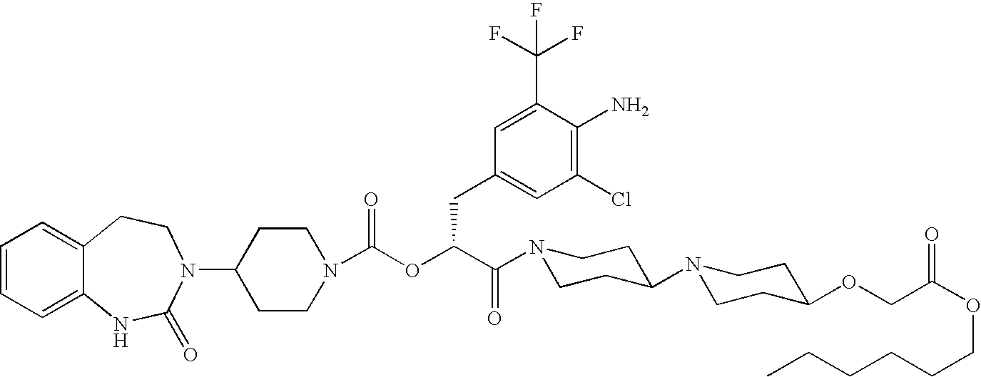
C1(N2C(=O)NC3=CC=CC=C3CC2)CCN(C(OC(C(N2CCC(N3CCC(OCC(OCCCCCC)=O)CC3)CC2)=O)CC2=CC(Cl)=C(N)C(C(F)(F)F)=C2)=O)CC1
